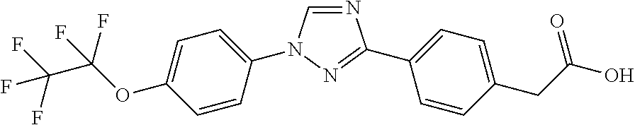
C1=CC(N2C=NC(C3=CC=C(CC(O)=O)C=C3)=N2)=CC=C1OC(F)(F)C(F)(F)F
